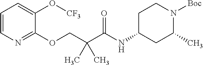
C1=CN=C(OCC(C(NC2CC(C)N([Boc])CC2)=O)(C)C)C(O[CF3])=C1
